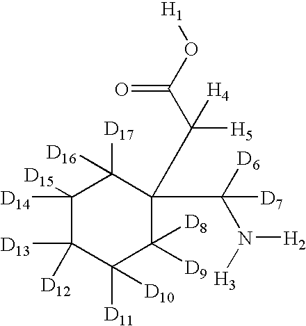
C1([D14])([D15])C([D13])([D12])C([D11])([D10])C([D9])([D8])C(C(C(O[H1])=O)([H5])[H4])(C([D6])(N([H3])[H2])[D7])C1([D17])[D16]
